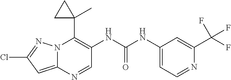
N12C(=CC(Cl)=N1)N=CC(NC(NC1=CC=NC(C(F)(F)F)=C1)=O)=C2C1(C)CC1
